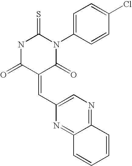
N1C(=S)N(C2=CC=C(Cl)C=C2)C(=O)C(=CC2=CN=C3C(=N2)C=CC=C3)C1=O
